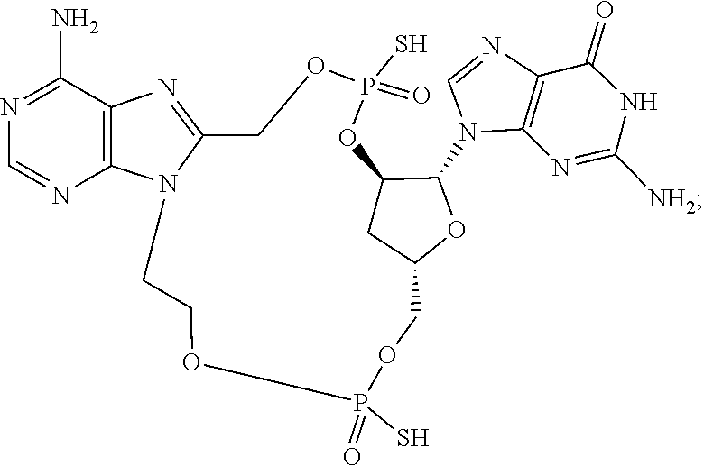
C1=NC2=C(N1C1C3CC(COP(S)(=O)OCCN4C(=NC5=C4N=CN=C5N)COP(S)(=O)O3)O1)N=C([NH2])NC2=O
